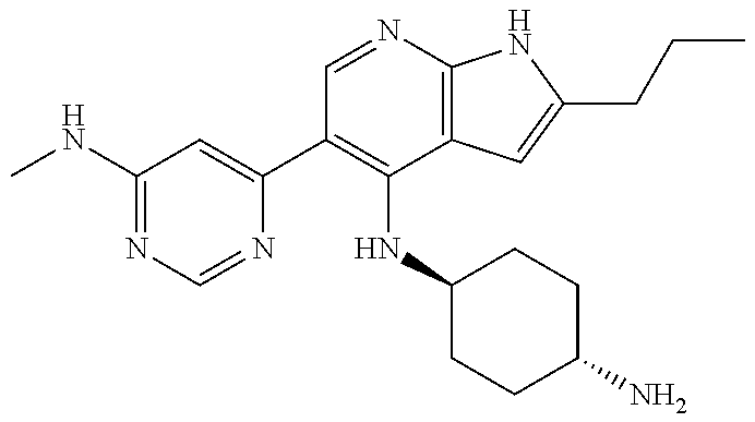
C1(C2=C(NC3CCC(N)CC3)C3=C(N=C2)NC(CCC)=C3)=CC(NC)=NC=N1
